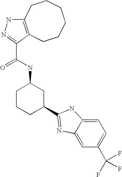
C1CCC(C2=NC3=CC(C(F)(F)F)=CC=C3N2)CC1NC(C1=NNC2=C1CCCCCC2)=O
